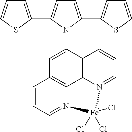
C1=CSC(C2=CC=C(C3=CC=CS3)N2C2=CC3=C4C5=C2C=CC=N5[Fe](Cl)(Cl)(Cl)N4=CC=C3)=C1
